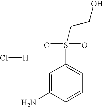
C1=C(N)C=CC=C1S(=O)(=O)CCO.Cl[H]
